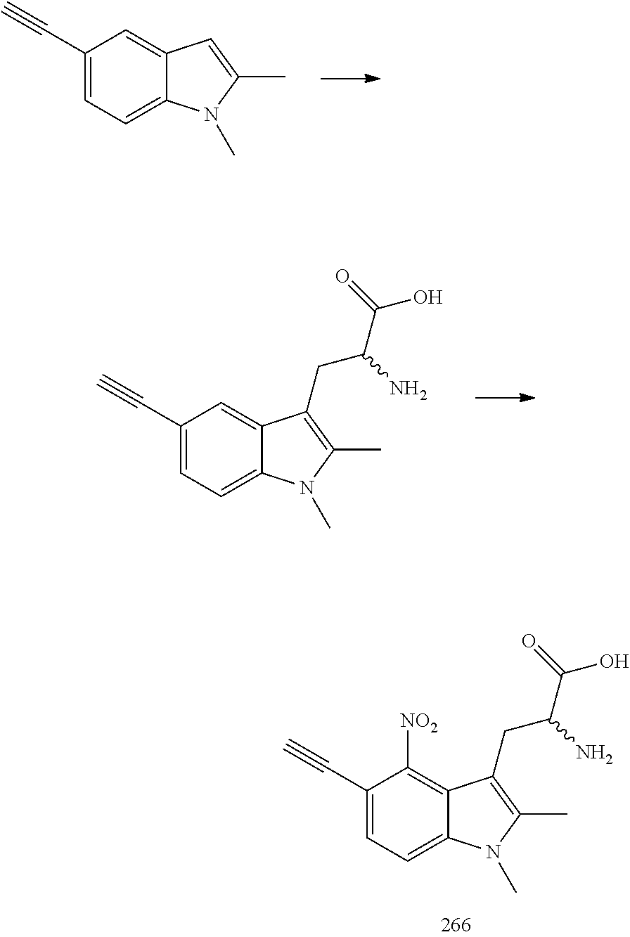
C12=CC(C#C)=CC=C1N(C)C(C)=C2.C12=CC(C#C)=CC=C1N(C)C(C)=C2CC(C(O)=O)N.C12=C([NO2])C(C#C)=CC=C1N(C)C(C)=C2CC(C(O)=O)N
